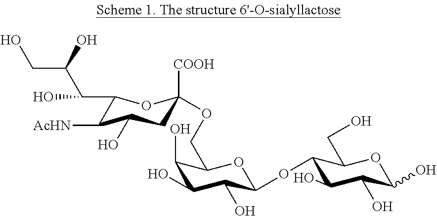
C1(C(C(CO)O)O)C([AcHN])C(O)CC([COOH])(OCC2C(O)C(O)C(O)C(OC3C(CO)OC(O)C(O)C3O)O2)O1
